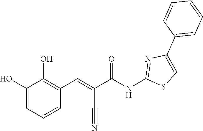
C1=CC=C(C2=CSC(NC(C(=CC3=C(O)C(O)=CC=C3)C#N)=O)=N2)C=C1
